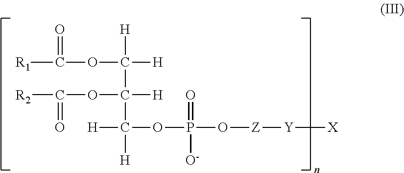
[R1]C(OC([H])([H])C(OC([R2])=O)([H])C([H])(OP(O[Z][Y][X])(=O)[O-])[H])=O
